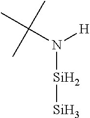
C(N([H])[Si][Si])(C)(C)C
